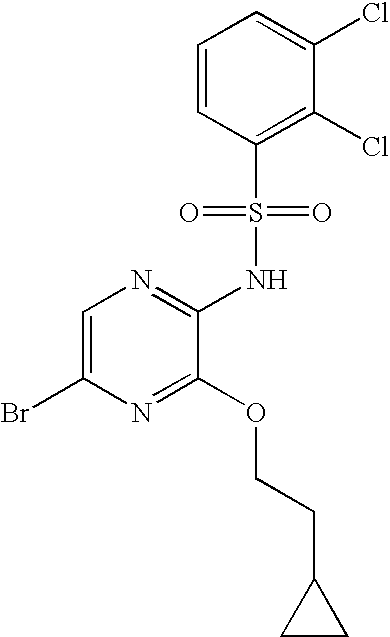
C1=C(Br)N=C(OCCC2CC2)C(NS(C2=C(Cl)C(Cl)=CC=C2)(=O)=O)=N1
